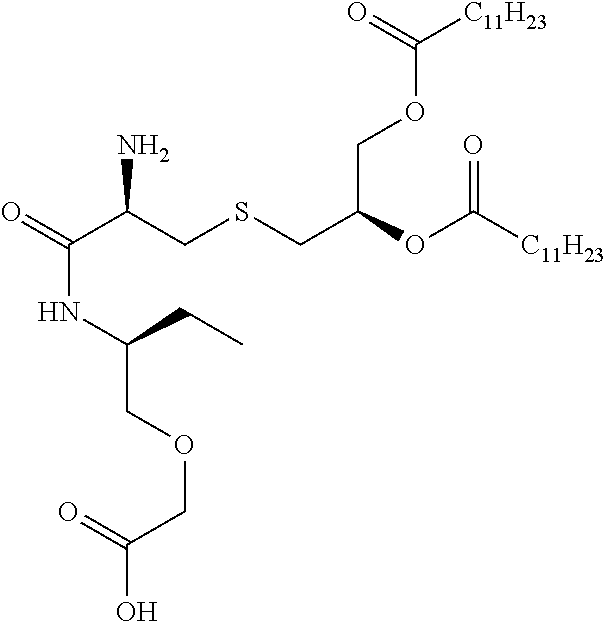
O=C(C(CSCC(OC([C11H23])=O)COC([C11H23])=O)N)NC(COCC(O)=O)CC
